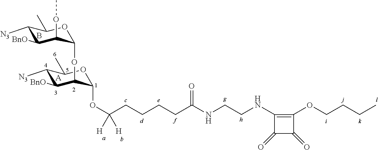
B.C1([N3])C([BnO])C(OC)C(OC2C(OC(CCCCC(NCCNC3=C(OCCCC)C(=O)C3=O)=O)([H])[H])OC(C)C([N3])C2[BnO])OC1C.[A]
